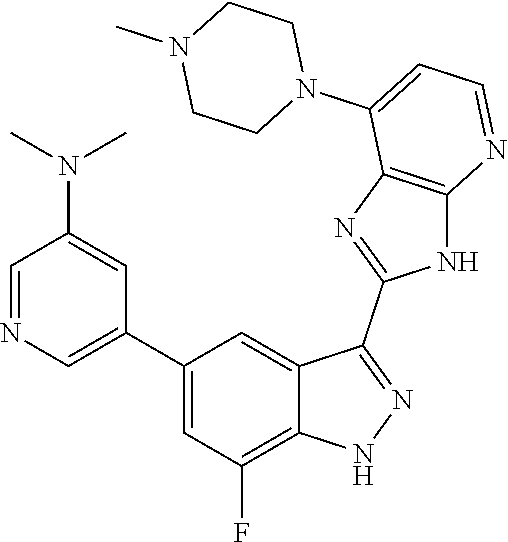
C1=NC=C(C2=CC(F)=C3C(=C2)C(C2=NC4=C(N2)N=CC=C4N2CCN(C)CC2)=NN3)C=C1N(C)C
